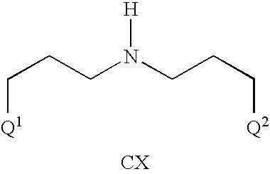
C(CCN(CCC[Q2])[H])[Q1]
